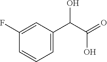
C1=C(F)C=CC=C1C(C(=O)O)O
